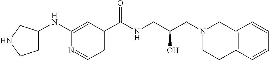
N1=CC=C(C(NCC(CN2CC3=C(CC2)C=CC=C3)O)=O)C=C1NC1CCNC1
